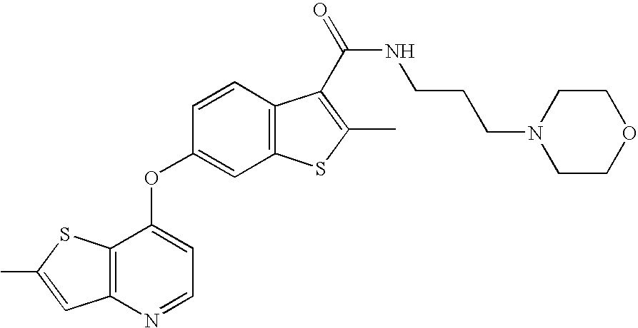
CC1=CC2=C(S1)C(OC1=CC3=C(C=C1)C(C(=O)NCCCN1CCOCC1)=C(C)S3)=CC=N2
